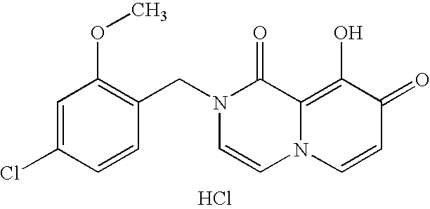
C1=C(Cl)C=CC(CN2C=CN3C(=C(O)C(=O)C=C3)C2=O)=C1OC.Cl
